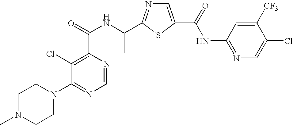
C1(Cl)=C(C(=O)NC(C2=NC=C(C(=O)NC3=NC=C(Cl)C([CF3])=C3)S2)C)N=CN=C1N1CCN(C)CC1
